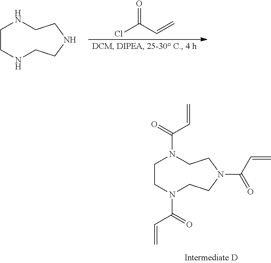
C1CN(C(=O)C=C)CCN(C(=O)C=C)CCN1C(=O)C=C.C1CNCCNCCN1.O=C(Cl)C=C
